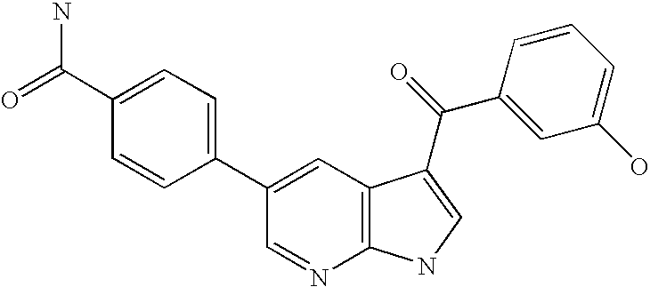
C1(C2=CC=C(C(=O)N)C=C2)=CC2=C(N=C1)NC=C2C(C1=CC(O)=CC=C1)=O
